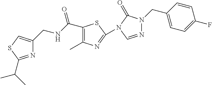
C1(C(NCC2=CSC(C(C)C)=N2)=O)=C(C)N=C(N2C(=O)N(CC3=CC=C(F)C=C3)N=C2)S1
